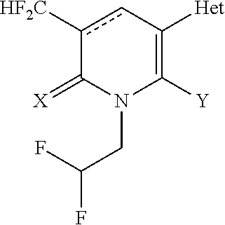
c1([CF2H])cC([Het])=C([Y])N(CC(F)F)C1=[X]
